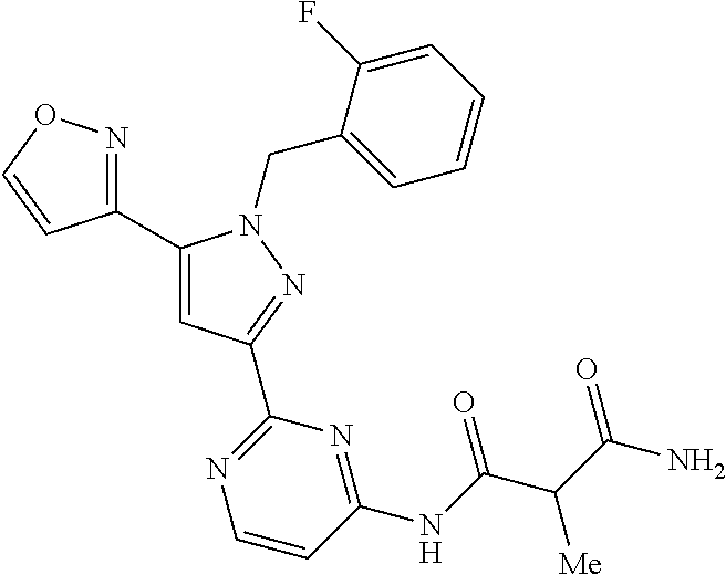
C1(C2=CC(C3=NC=CC(NC(=O)C(C(N)=O)[Me])=N3)=NN2CC2=CC=CC=C2F)=NOC=C1
